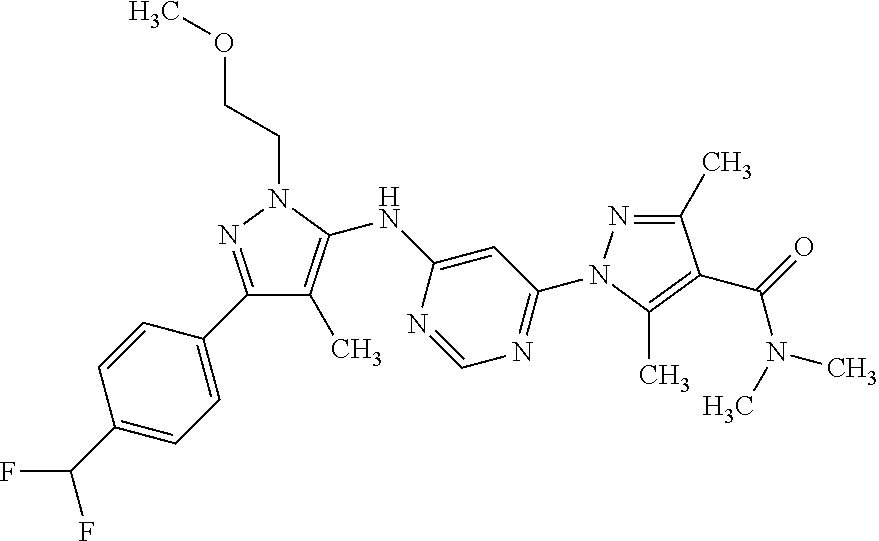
C1(C2=CC=C(C(F)F)C=C2)=NN(CCOC)C(NC2=CC(N3N=C(C)C(C(N(C)C)=O)=C3C)=NC=N2)=C1C
